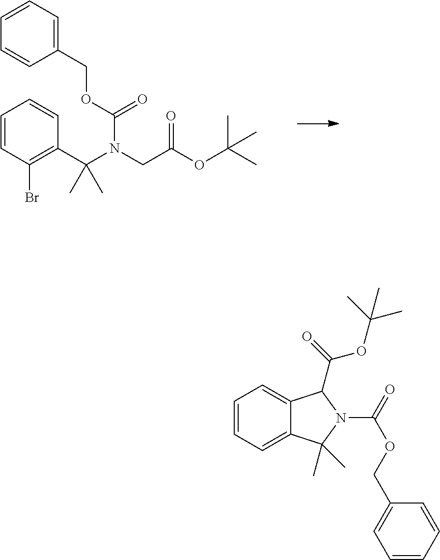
C1=CC(Br)=C(C(N(CC(OC(C)(C)C)=O)C(OCC2=CC=CC=C2)=O)(C)C)C=C1.C1=CC=C2C(=C1)C(C(=O)OC(C)(C)C)N(C(=O)OCC1=CC=CC=C1)C2(C)C
